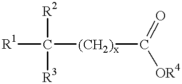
[R1]C([R2])([R3])[(CH2)x]C(=O)[OR4]
